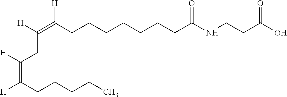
C(=C(CCCCCCCC(NCCC(O)=O)=O)[H])([H])CC([H])=C([H])CCCCC
